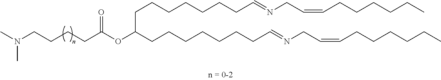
CN(CCCCC(OC(CCCCCCCC=NCC=CCCCCCC)CCCCCCCC=NCC=CCCCCCC)=O)C
